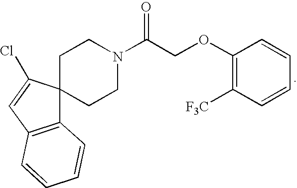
C12=C(C=C(Cl)C13CCN(C(COC1=C([F3C])C=CC=C1)=O)CC3)C=CC=C2
